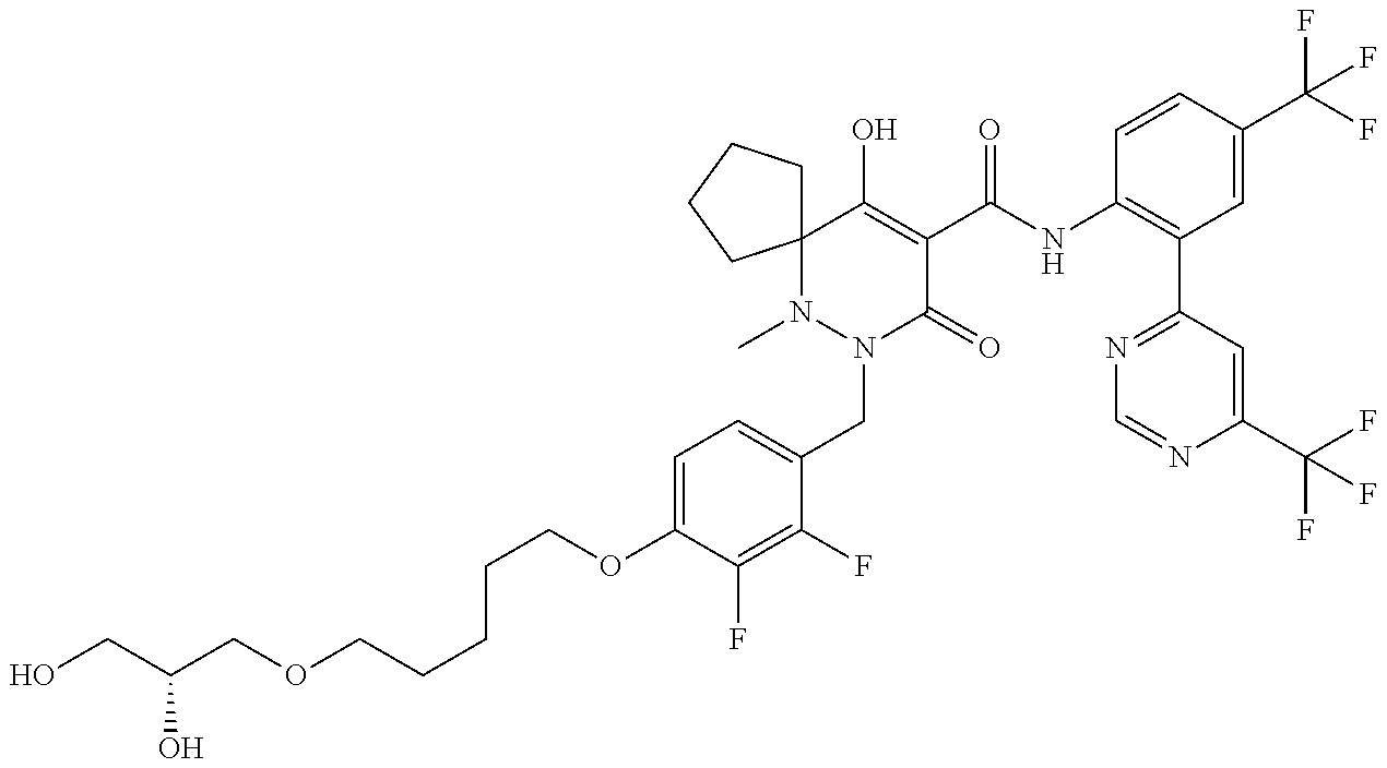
C(COC1=CC=C(CN2C(=O)C(C(NC3=C(C4=NC=NC(C(F)(F)F)=C4)C=C(C(F)(F)F)C=C3)=O)=C(O)C3(N2C)CCCC3)C(F)=C1F)CCCOCC(CO)O
